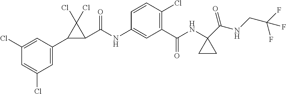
C1(C2C(C(NC3=CC(C(NC4(C(NCC(F)(F)F)=O)CC4)=O)=C(Cl)C=C3)=O)C2(Cl)Cl)=CC(Cl)=CC(Cl)=C1
